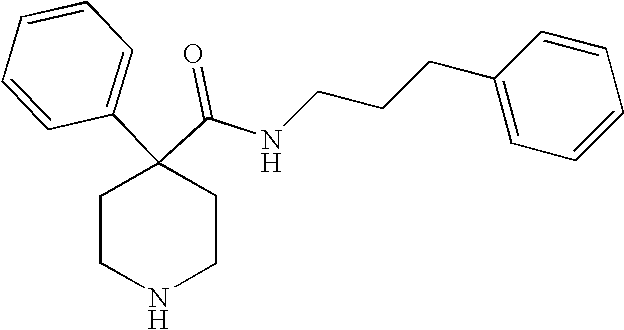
N(C(C1(C2=CC=CC=C2)CCNCC1)=O)CCCC1=CC=CC=C1
